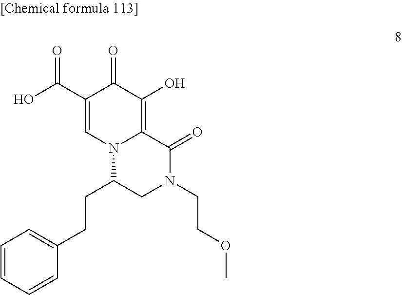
C1(C(O)=O)=CN2C(=C(O)C1=O)C(=O)N(CCOC)CC2CCC1=CC=CC=C1
